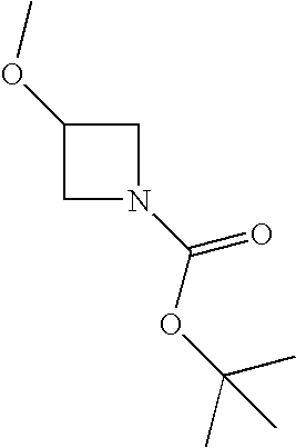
C1(OC)CN(C(=O)OC(C)(C)C)C1
